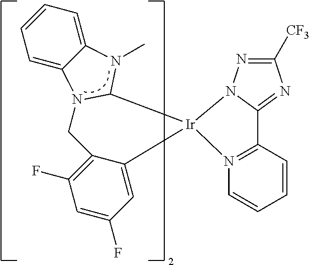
C1=C2C(=CC=C1)N(C)C1N2CC2=C(F)C=C(F)C=C2[Ir]12N1N=C([CF3])N=C1C1=N2C=CC=C1
